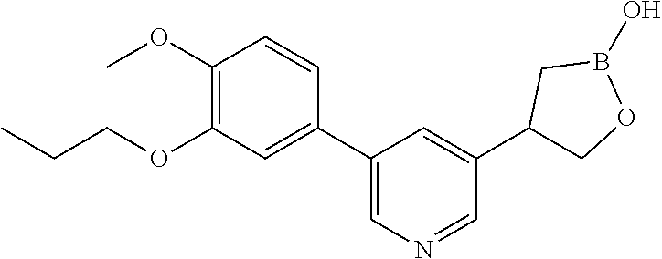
C1(OC)=C(OCCC)C=C(C2=CN=CC(C3COB(O)C3)=C2)C=C1
